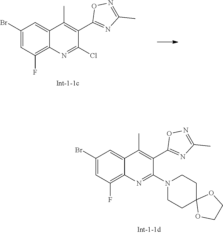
ClC1=NC2=C(F)C=C(Br)C=C2C(C)=C1C1=NC(C)=NO1.N1(C2=NC3=C(F)C=C(Br)C=C3C(C)=C2C2=NC(C)=NO2)CCC2(CC1)OCCO2
